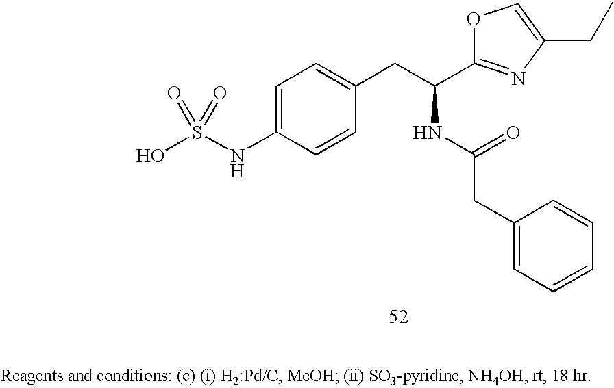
C1=C(NS(O)(=O)=O)C=CC(CC(NC(=O)CC2=CC=CC=C2)C2=NC(CC)=CO2)=C1
